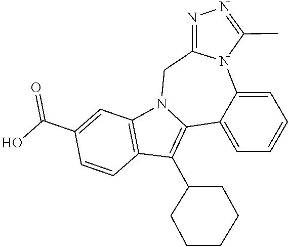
C1=C2C(=CC=C1)N1C(=NN=C1C)CN1C2=C(C2CCCCC2)C2=C1C=C(C(O)=O)C=C2
